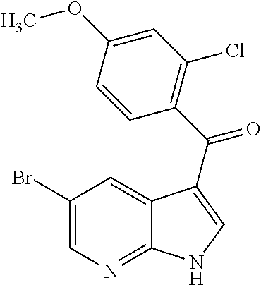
C1(Br)=CN=C2C(=C1)C(C(C1=C(Cl)C=C(OC)C=C1)=O)=CN2
